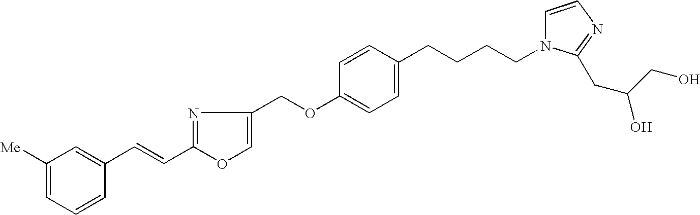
C1([Me])=CC=CC(C=CC2=NC(COC3=CC=C(CCCCN4C=CN=C4CC(CO)O)C=C3)=CO2)=C1
